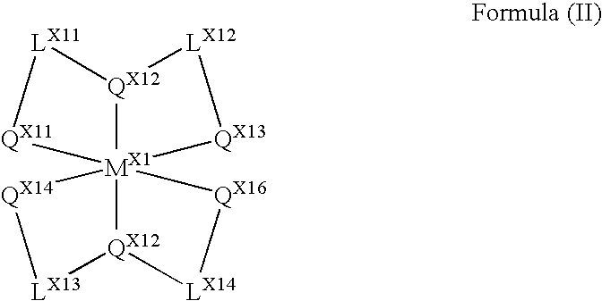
[LX12]1[QX13][MX1]234([QX12]1[LX11][QX11]2)[QX16][LX14][QX12]3[LX13][QX14]4
